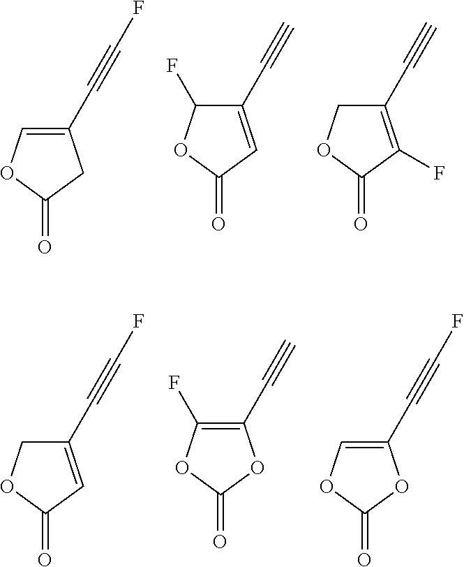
C1(C#CF)=COC(=O)C1.C1(C#C)=CC(=O)OC1F.C1(C#C)=C(F)C(=O)OC1.C1(C#CF)=CC(=O)OC1.C1(C#C)=C(F)OC(=O)O1.C1(C#CF)=COC(=O)O1
